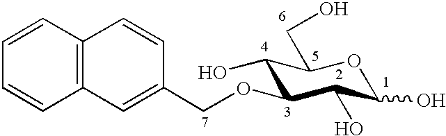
C1(O)C(OCC2=CC3=C(C=C2)C=CC=C3)C(O)C(O)OC1CO
